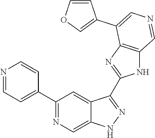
C1(C2=CC=NC=C2)=NC=C2C(=C1)C(C1=NC3=C(N1)C=NC=C3C1=COC=C1)=NN2
